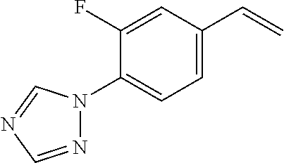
C1(F)=CC(C=C)=CC=C1N1N=CN=C1
